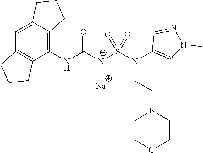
[Na].C1(NC([N-]S(N(C2=CN(C)N=C2)CCN2CCOCC2)(=O)=O)=O)=C2C(=CC3=C1CCC3)CCC2
